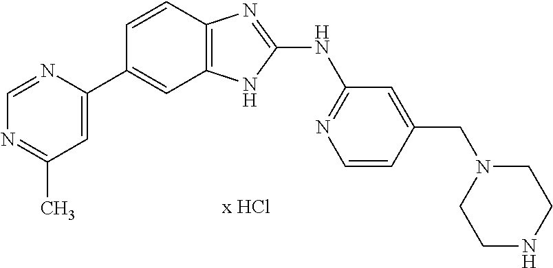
N1=C(C)C=C(C2=CC3=C(C=C2)N=C(NC2=NC=CC(CN4CCNCC4)=C2)N3)N=C1
